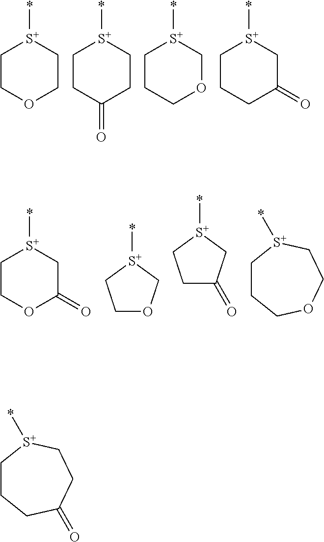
C1COCC[S+]1*.C1CC(=O)CC[S+]1*.C1CCOC[S+]1*.C1CCC(=O)C[S+]1*.C1COC(=O)C[S+]1*.C1OC[S+](*)C1.C1C(=O)C[S+](*)C1.C1CCOCC[S+]1*.C1CCC(=O)CC[S+]1*
